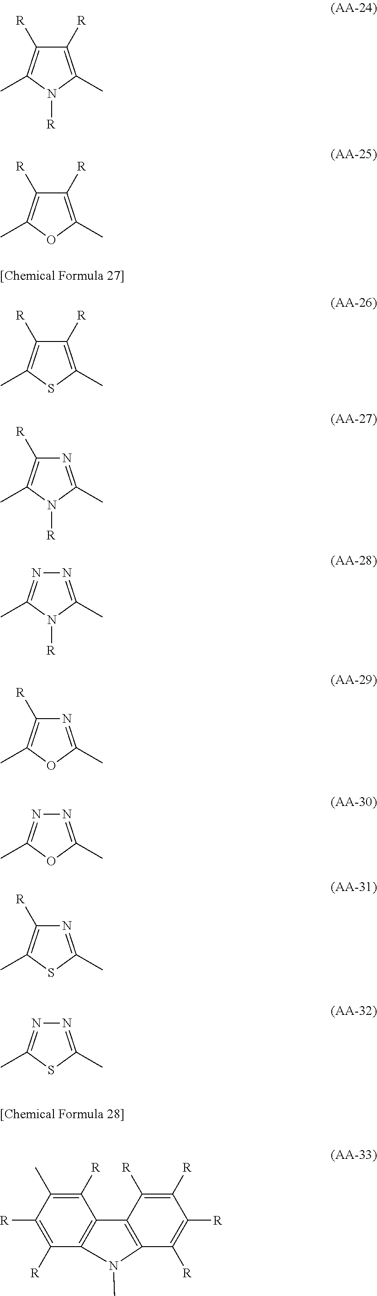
C1([R])=C(C)N([R])C(C)=C1[R].C1([R])=C(C)OC(C)=C1[R].C1([R])=C(C)SC(C)=C1[R].N1=C(C)N([R])C(C)=C1[R].N1=C(C)N([R])C(C)=N1.N1=C(C)OC(C)=C1[R].N1=C(C)OC(C)=N1.N1=C(C)SC(C)=C1[R].N1=C(C)SC(C)=N1.C1([R])=C(C)C([R])=C([R])C2=C1C1=C(C([R])=C([R])C([R])=C1[R])N2C
